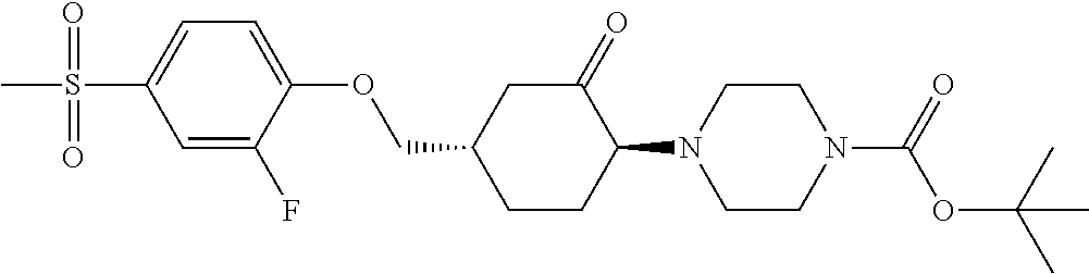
C1CC(N2CCN(C(OC(C)(C)C)=O)CC2)C(=O)CC1COC1=CC=C(S(=O)(=O)C)C=C1F
